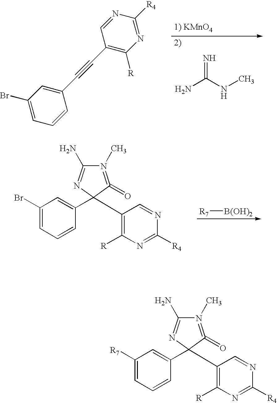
C1(Br)=CC=CC(C#CC2=C([R])N=C([R4])N=C2)=C1.NC(NC)=N.N1(C)=C(=O)C(C2=CC(Br)=CC=C2)(C2=C([R])N=C([R4])N=C2)N=C1N.[R7][B(OH)2].N1(C)=C(=O)C(C2=CC([R7])=CC=C2)(C2=C([R])N=C([R4])N=C2)N=C1N
